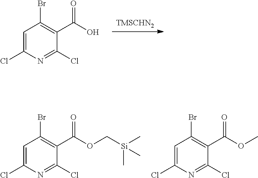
[TMSCHN2].C1=C(Cl)N=C(Cl)C(C(O)=O)=C1Br.C1=C(Cl)N=C(Cl)C(C(OC[Si](C)(C)C)=O)=C1Br.C1=C(Cl)N=C(Cl)C(C(OC)=O)=C1Br
